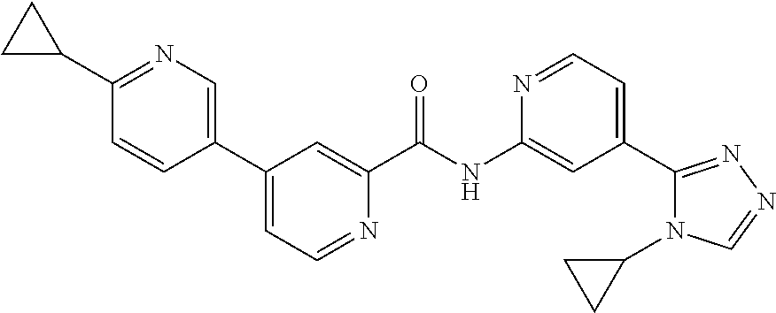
C1(C2=CN=C(C3CC3)C=C2)=CC=NC(C(NC2=CC(C3=NN=CN3C3CC3)=CC=N2)=O)=C1
